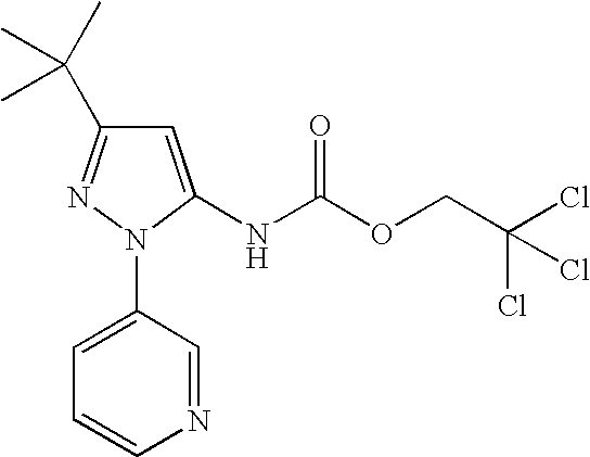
N1(C2=CC=CN=C2)C(NC(OCC(Cl)(Cl)Cl)=O)=CC(C(C)(C)C)=N1
